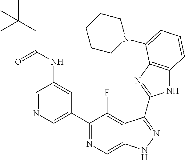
C1=NC=C(C2=NC=C3C(=C2F)C(C2=NC4=C(N2)C=CC=C4N2CCCCC2)=NN3)C=C1NC(CC(C)(C)C)=O
